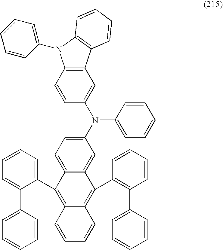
C12=C(C=C(N(C3=CC=CC=C3)C3=CC=C4C(=C3)C(C3=C(C5=CC=CC=C5)C=CC=C3)=C3C(=C4C4=CC=CC=C4C4=CC=CC=C4)C=CC=C3)C=C1)C1=C(C=CC=C1)N2C1=CC=CC=C1
